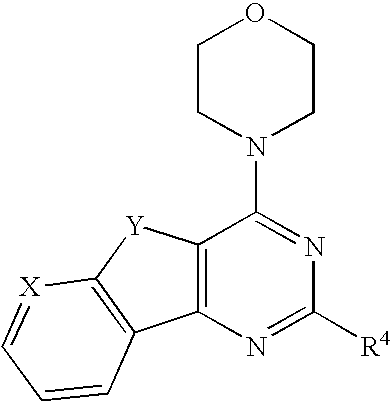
N1=C([R4])N=C(N2CCOCC2)C2=C1C1=C([Y]2)[X]=CC=C1
